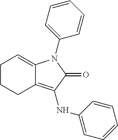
C1CCC2=C(NC3=CC=CC=C3)C(=O)N(C3=CC=CC=C3)C2=C1
